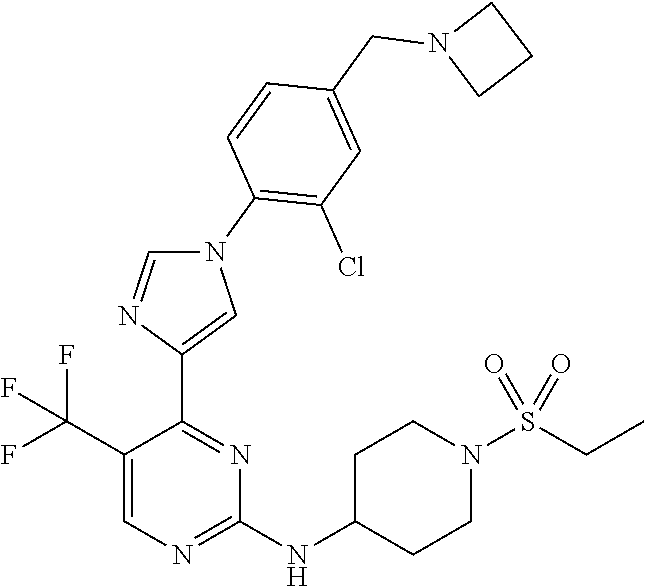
C1(C(F)(F)F)=CN=C(NC2CCN(S(CC)(=O)=O)CC2)N=C1C1=CN(C2=C(Cl)C=C(CN3CCC3)C=C2)C=N1
